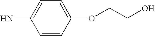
NC1=CC=C(OCCO)C=C1
